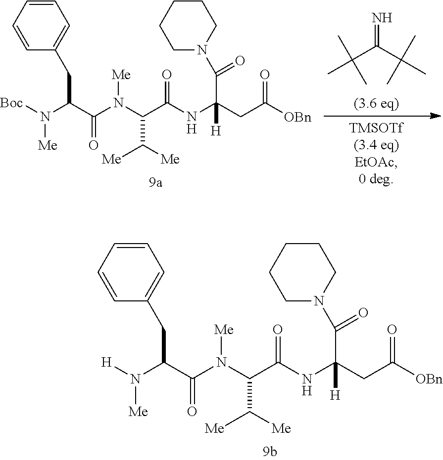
C1=CC=CC(CC(C(N(C(C(NC(CC(=O)[OBn])(C(=O)N2CCCCC2)[H])=O)C([Me])[Me])[Me])=O)N([H])[Me])=C1.N=C(C(C)(C)C)C(C)(C)C.C1=CC=CC(CC(C(N(C(C(NC(CC(=O)[OBn])(C(=O)N2CCCCC2)[H])=O)C([Me])[Me])[Me])=O)N([Boc])[Me])=C1
